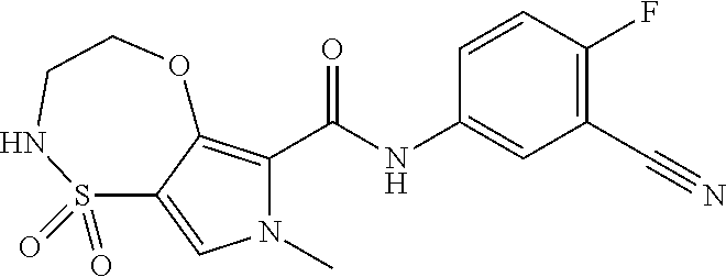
C1=CC(F)=C(C#N)C=C1NC(=O)C1=C2C(=CN1C)S(=O)(=O)NCCO2
